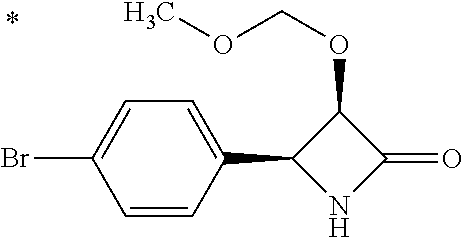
C1(OCOC)C(C2=CC=C(Br)C=C2)NC1=O
